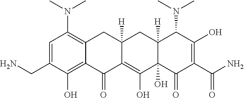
C1=C(CN)C(O)=C2C(=C1N(C)C)CC1([H])C(=C(O)C3(O)C([H])(C1)C(N(C)C)C(O)=C(C(N)=O)C3=O)C2=O
